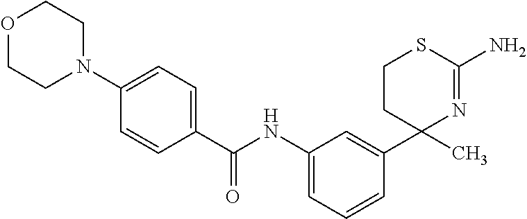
C(NC1=CC=CC(C2(C)N=C(N)SCC2)=C1)(=O)C1=CC=C(N2CCOCC2)C=C1
